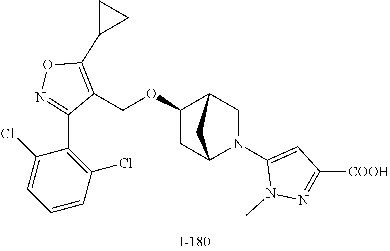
C1(OCC2=C(C3CC3)ON=C2C2=C(Cl)C=CC=C2Cl)CC2N(C3=CC([COOH])=NN3C)CC1C2
